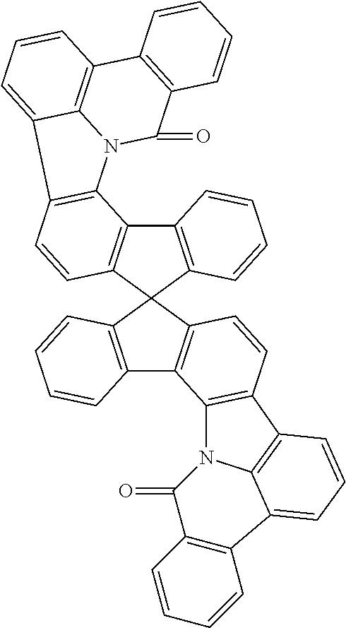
C12=C(C=CC3=C1N1C4=C(C=CC=C34)C3=C(C1=O)C=CC=C3)C1(C3=C2C=CC=C3)C2=C(C3=C1C=CC=C3)C1=C(C=C2)C2=C3N1C(=O)C1=C(C3=CC=C2)C=CC=C1
